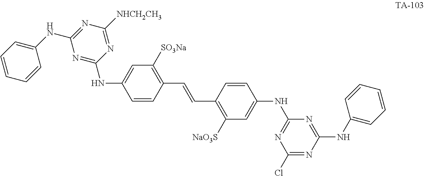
C1=CC(C=CC2=C([NaO3S])C=C(NC3=NC(Cl)=NC(NC4=CC=CC=C4)=N3)C=C2)=C([SO3Na])C=C1NC1=NC(NC2=CC=CC=C2)=NC([NHCH2CH3])=N1
